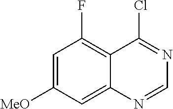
C1=C([MeO])C=C2C(=C1F)C(Cl)=NC=N2
